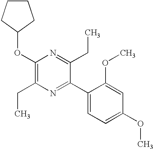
C1(OC2CCCC2)=C(CC)N=C(C2=CC=C(OC)C=C2OC)C(CC)=N1
